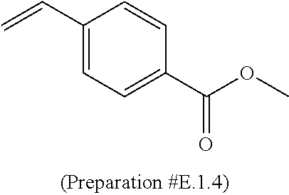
C1(C=C)=CC=C(C(=O)OC)C=C1
